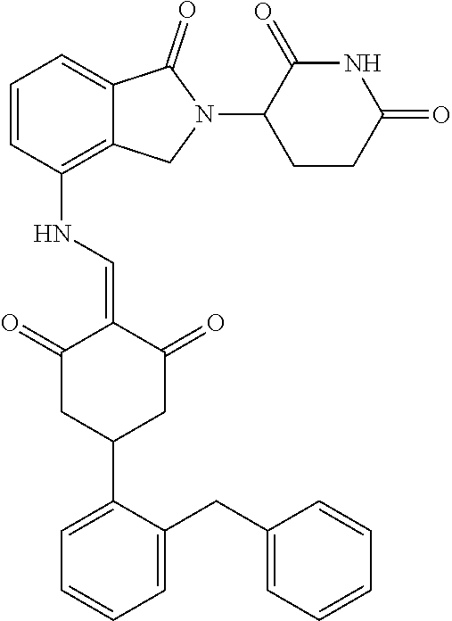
C1=CC(NC=C2C(=O)CC(C3=CC=CC=C3CC3=CC=CC=C3)CC2=O)=C2C(=C1)C(=O)N(C1CCC(=O)NC1=O)C2
